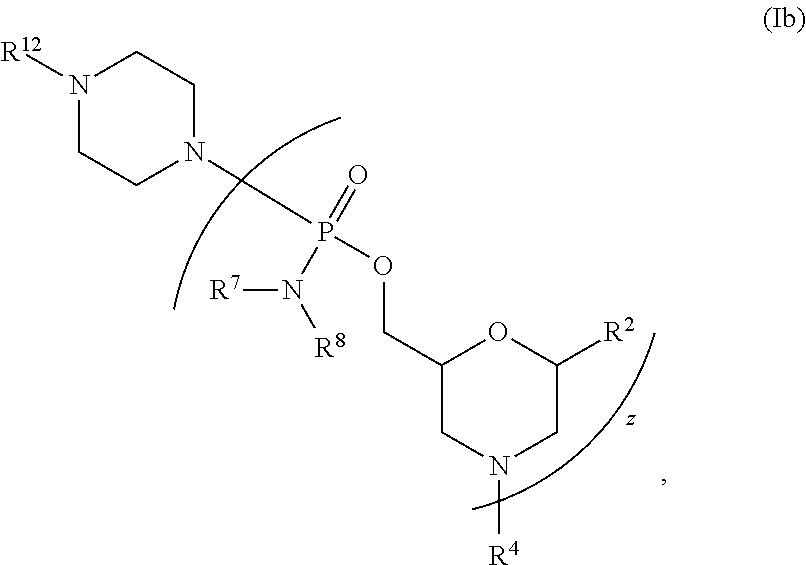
N1([R12])CCN(P(OCC2CN([R4])CC([R2])O2)(=O)N([R7])[R8])CC1
